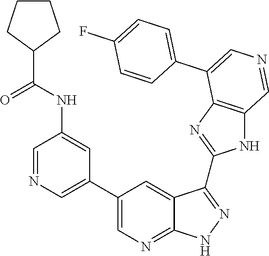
C1=NC=C(C2=CN=C3C(=C2)C(C2=NC4=C(N2)C=NC=C4C2=CC=C(F)C=C2)=NN3)C=C1NC(C1CCCC1)=O
